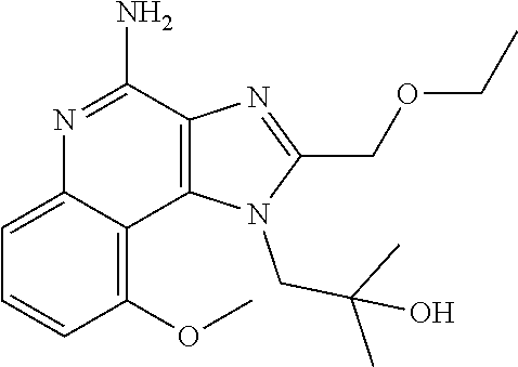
C1(OC)=C2C(=CC=C1)N=C(N)C1=C2N(CC(C)(C)O)C(COCC)=N1
